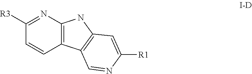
C1([R3])=NC2=C(C=C1)C1=C(N2)C=C([R1])N=C1
